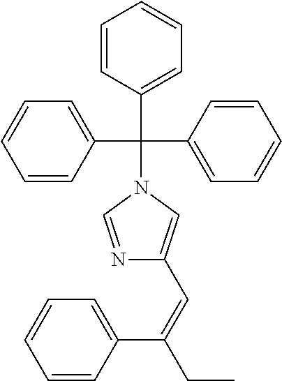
C1=CC(C(N2C=NC(C=C(C3=CC=CC=C3)CC)=C2)(C2=CC=CC=C2)C2=CC=CC=C2)=CC=C1
